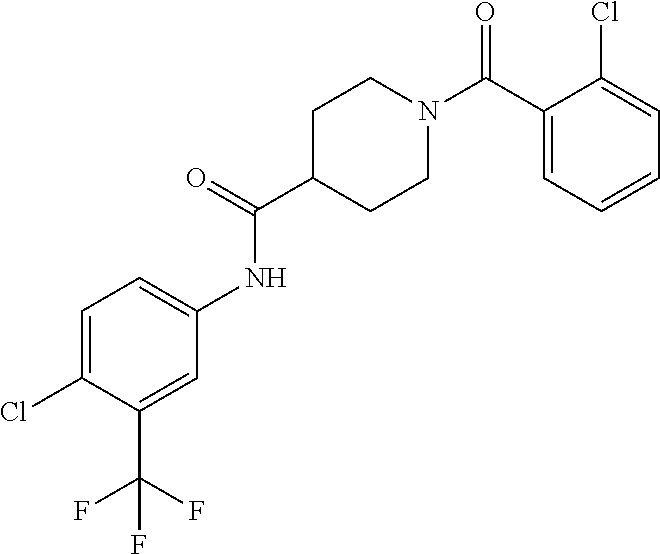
C1(C(N2CCC(C(=O)NC3=CC=C(Cl)C(C(F)(F)F)=C3)CC2)=O)=CC=CC=C1Cl
